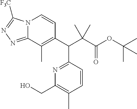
C1(C(C(C(OC(C)(C)C)=O)(C)C)C2=NC(CO)=C(C)C=C2)=C(C)C2=NN=C([F3C])N2C=C1
